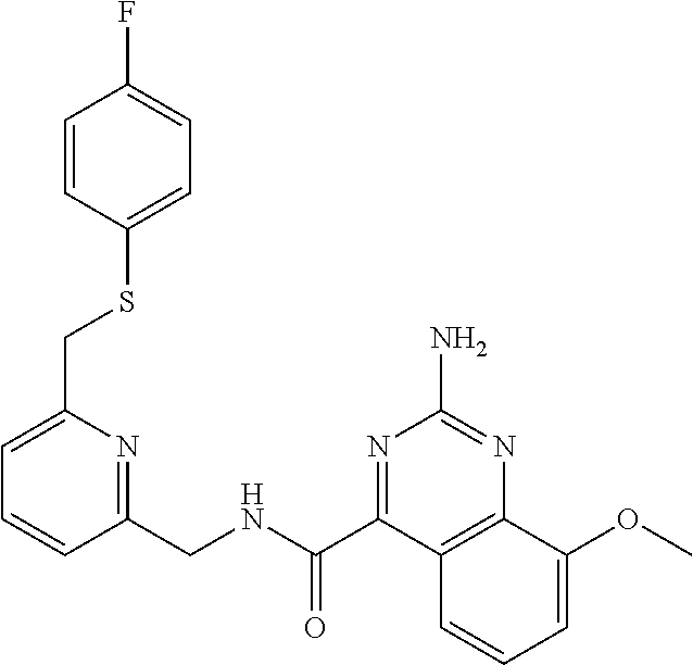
C1=C(CSC2=CC=C(F)C=C2)N=C(CNC(C2=NC(N)=NC3=C2C=CC=C3OC)=O)C=C1
